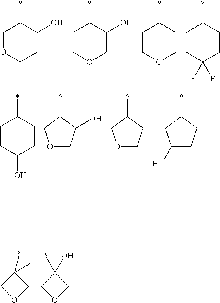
C1OCCC(O)C1*.C1COCC(O)C1*.C1COCCC1*.C1CC(F)(F)CCC1*.C1CC(O)CCC1*.C1(*)COCC1O.C1(*)COCC1.C1(*)CC(O)CC1.C1(C)(*)COC1.C1(*)(O)COC1
